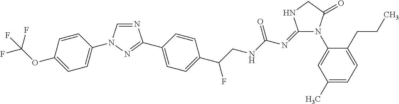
C1=CC(OC(F)(F)F)=CC=C1N1C=NC(C2=CC=C(C(CNC(N=C3N(C4=CC(C)=CC=C4CCC)C(=O)CN3)=O)F)C=C2)=N1
